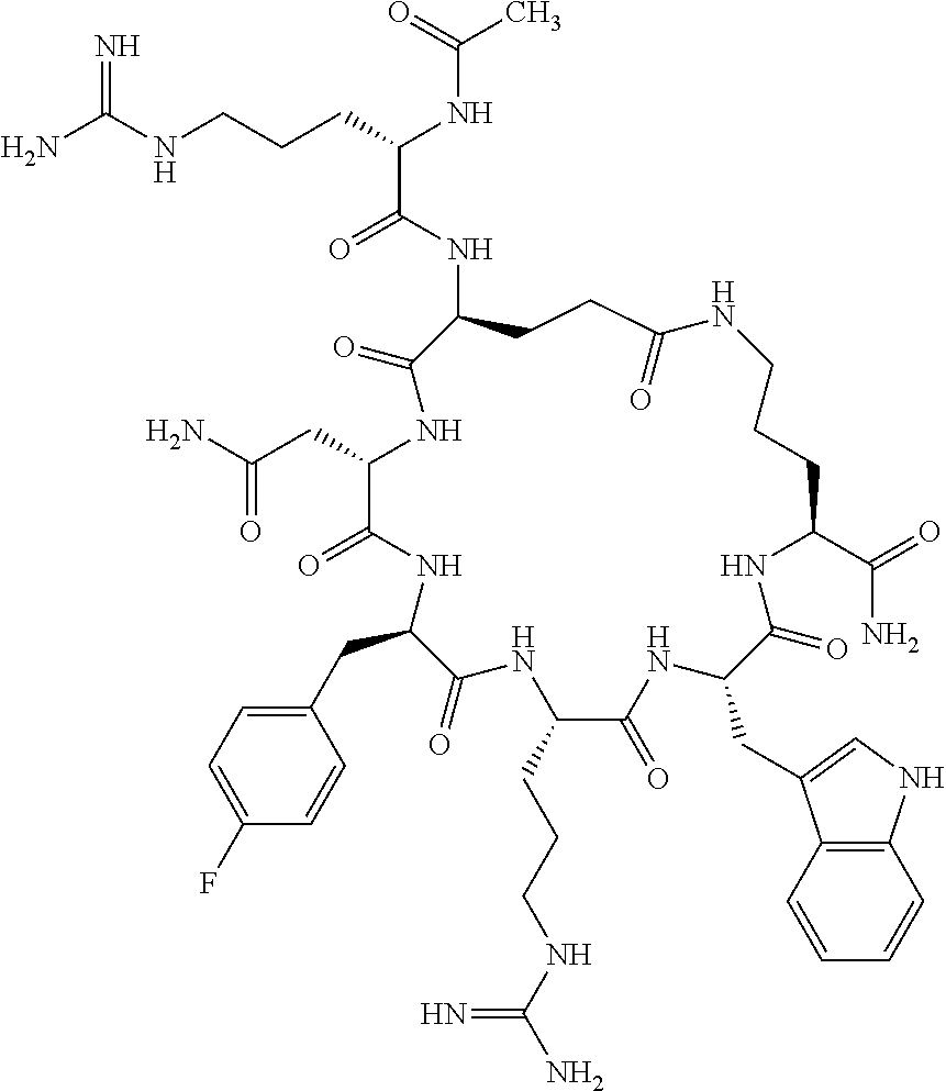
NC(NCCCC(NC(C)=O)C(=O)NC1CCC(=O)NCCCC(C(=O)N)NC(=O)C(CC2=CNC3=C2C=CC=C3)NC(=O)C(CCCNC(N)=N)NC(=O)C(CC2=CC=C(F)C=C2)NC(=O)C(CC(=O)N)NC1=O)=N
